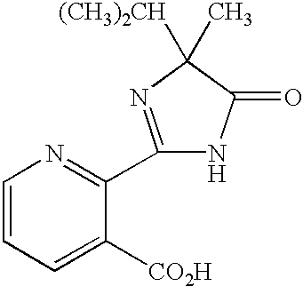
C1=CN=C(C2=NC([(CH3)2CH])(C)C(=O)N2)C([CO2H])=C1
